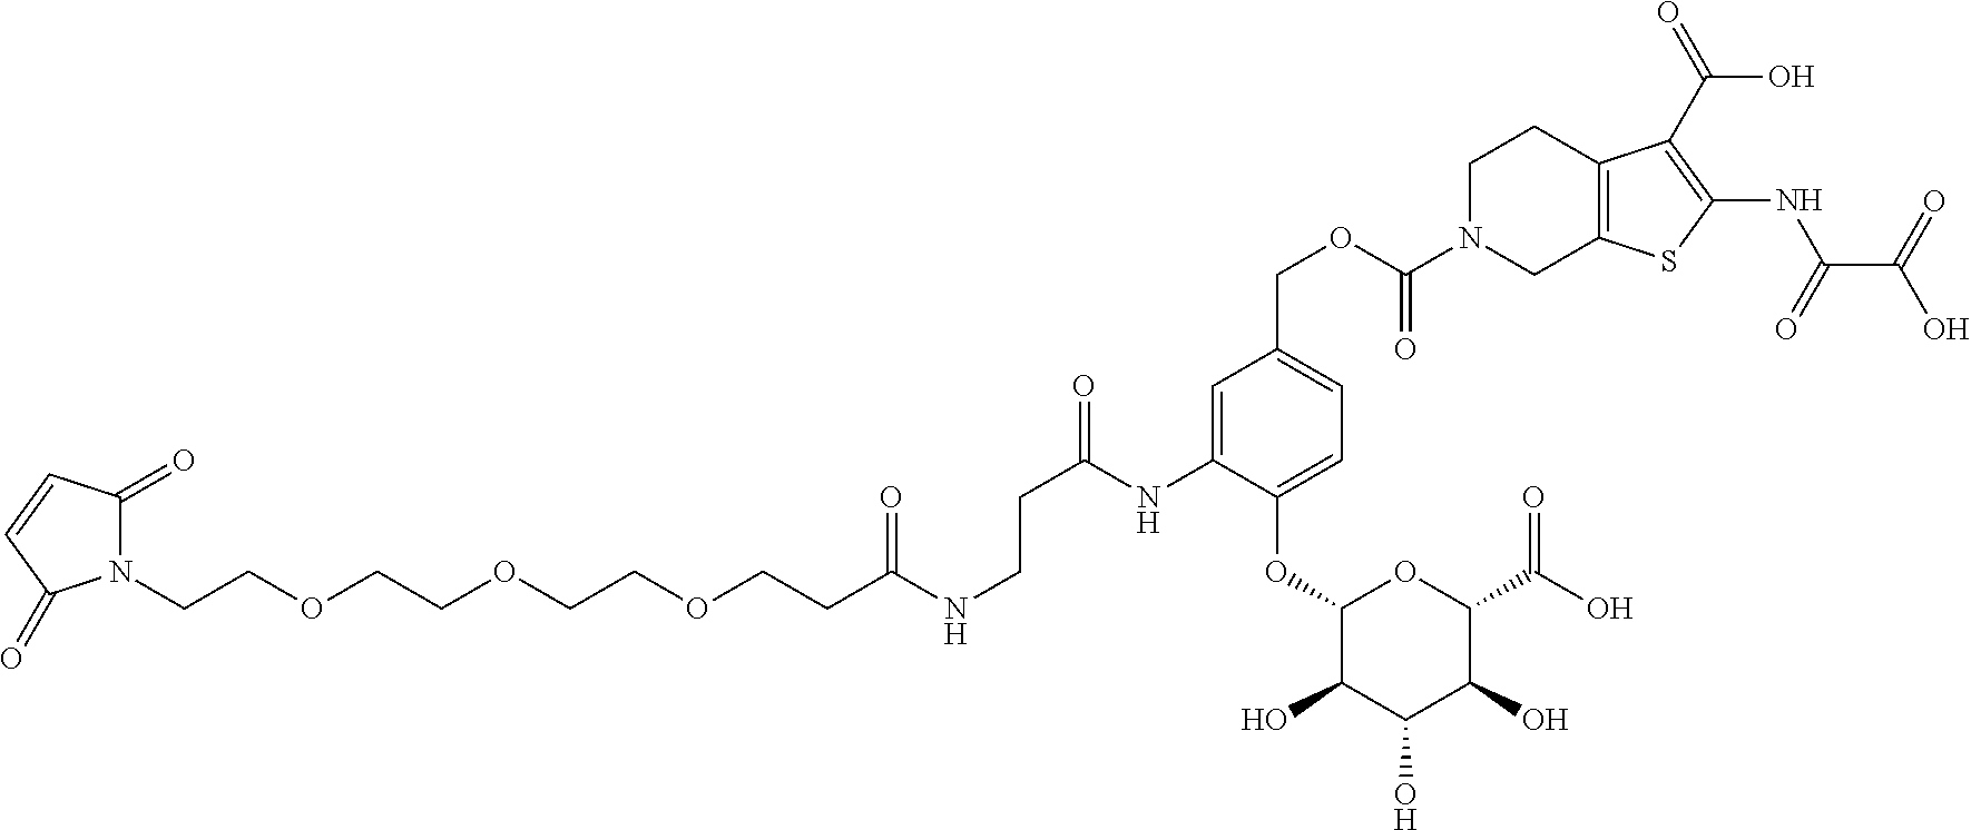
N1(CCOCCOCCOCCC(NCCC(=O)NC2=CC(COC(N3CC4=C(CC3)C(C(=O)O)=C(NC(C(O)=O)=O)S4)=O)=CC=C2OC2C(O)C(O)C(O)C(C(O)=O)O2)=O)C(=O)C=CC1=O
